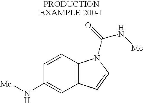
[Me]NC1=CC2=C(C=C1)N(C(=O)N[Me])C=C2
